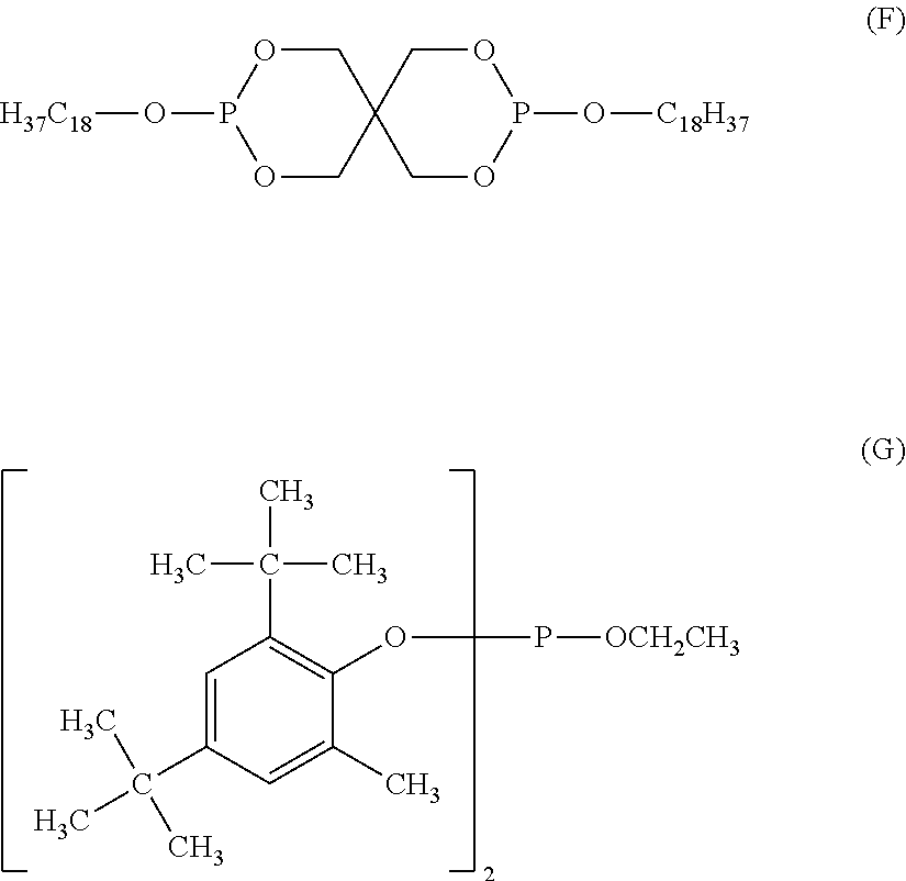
CC(C1=C(OP[OCH2CH3])C(C)=CC(C(C)(C)C)=C1)(C)C.O1CC2(COP1O[H37C18])COP(O[C18H37])OC2
